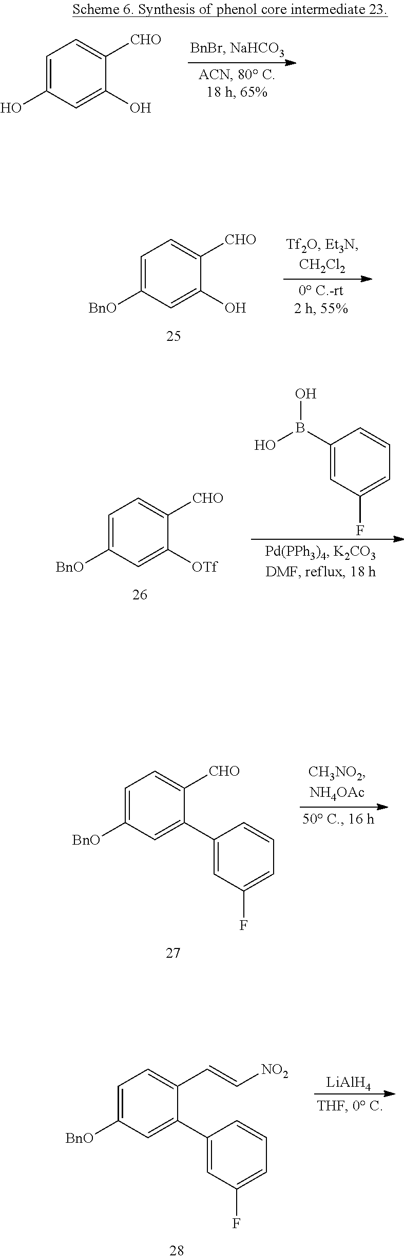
C1=C(O)C=C(O)C([CHO])=C1.C1=C([BnO])C=C(O)C([CHO])=C1.C1=C([BnO])C=C([OTf])C([CHO])=C1.C1(B(O)O)=CC(F)=CC=C1.C1(C2=CC([BnO])=CC=C2[CHO])=CC(F)=CC=C1.[LiAlH4].C1(C2=CC([BnO])=CC=C2C=C[NO2])=CC(F)=CC=C1
